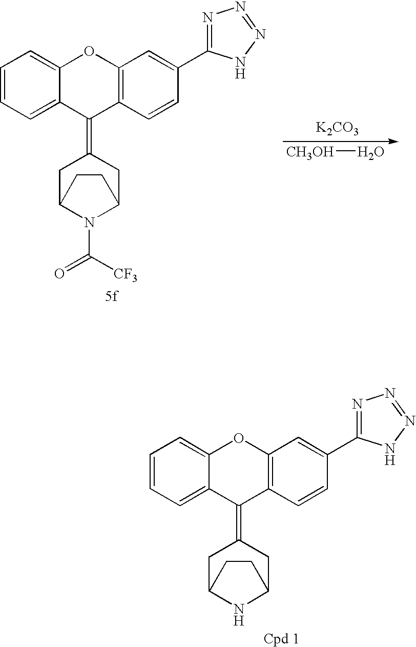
C1=CC=C2C(=C1)OC1=C(C2=C2CC3NC(C2)CC3)C=CC(C2=NN=NN2)=C1.C1=CC=C2C(=C1)OC1=C(C2=C2CC3N(C(=O)[CF3])C(C2)CC3)C=CC(C2=NN=NN2)=C1.[K2CO3].[CH3OH]O
